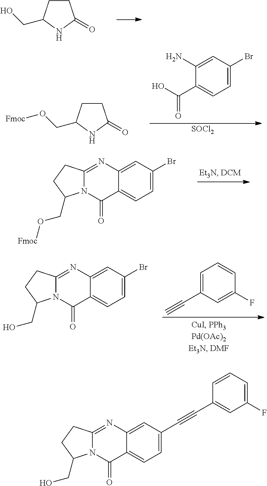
C1=C(Br)C=C(N)C(C(O)=O)=C1.[SOCl2].C1CC(CO[Fmoc])NC1=O.C12=CC(Br)=CC=C1C(=O)N1C(=N2)CCC1CO[Fmoc].C1=C(C#C)C=C(F)C=C1.C12=CC(Br)=CC=C1C(=O)N1C(=N2)CCC1CO.C12=CC(C#CC3=CC(F)=CC=C3)=CC=C1C(=O)N1C(=N2)CCC1CO.C1CC(CO)NC1=O
